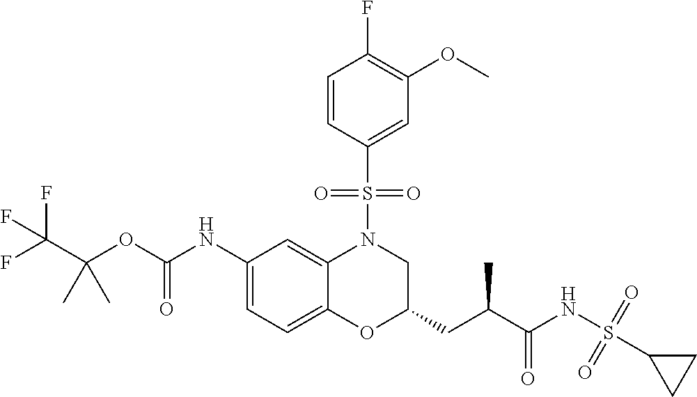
C(OC(NC1=CC=C2C(=C1)N(S(=O)(=O)C1=CC(OC)=C(F)C=C1)CC(CC(C(NS(=O)(=O)C1CC1)=O)C)O2)=O)(C(F)(F)F)(C)C
